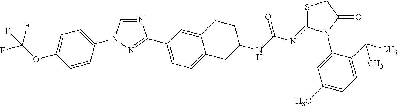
C1=CC(N2C=NC(C3=CC=C4C(=C3)CCC(NC(N=C3SCC(=O)N3C3=CC(C)=CC=C3C(C)C)=O)C4)=N2)=CC=C1OC(F)(F)F
